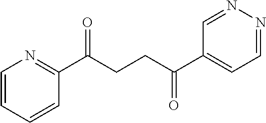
C1(C(CCC(C2=CC=NN=C2)=O)=O)=NC=CC=C1
